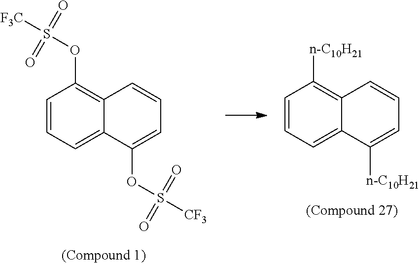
C1=CC=C2C(=C1[n-C10H21])C=CC=C2[n-C10H21].C1=CC=C2C(=C1OS([F3C])(=O)=O)C=CC=C2OS([CF3])(=O)=O
